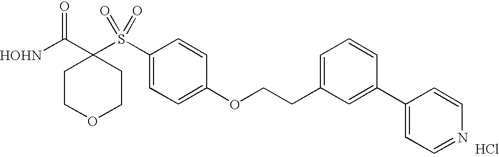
[HOHN]C(C1(S(C2=CC=C(OCCC3=CC=CC(C4=CC=NC=C4)=C3)C=C2)(=O)=O)CCOCC1)=O.Cl
